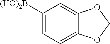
C1([(HO)2B])=CC=C2C(=C1)OCO2
